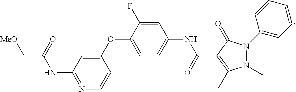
C1(OC2=CC=C(NC(C3=C(C)N(C)N(C4=CC=CC=C4)C3=O)=O)C=C2F)=CC(NC(=O)C[MeO])=NC=C1
